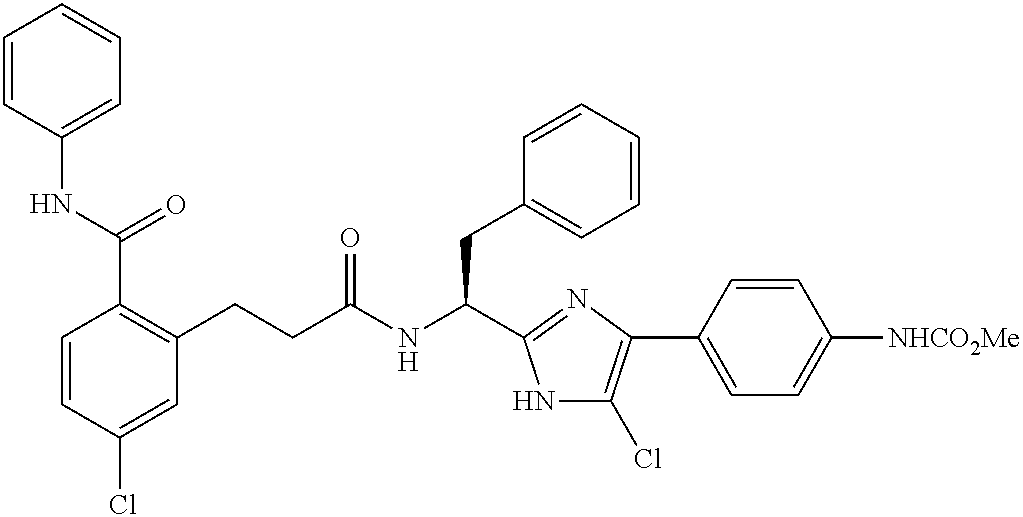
C1=CC(Cl)=CC(CCC(NC(CC2=CC=CC=C2)C2=NC(C3=CC=C([NHCO2Me])C=C3)=C(Cl)N2)=O)=C1C(NC1=CC=CC=C1)=O
